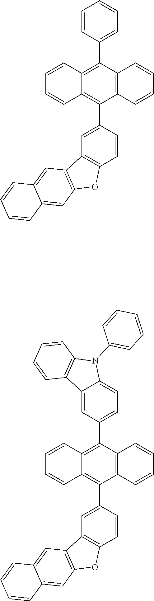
C1=CC(C2=C3C(=C(C4=CC5=C(C=C4)OC4=C5C=C5C(=C4)C=CC=C5)C4=C2C=CC=C4)C=CC=C3)=CC=C1.C12=CC(C3=C4C(=C(C5=CC6=C(C=C5)OC5=C6C=C6C(=C5)C=CC=C6)C5=C3C=CC=C5)C=CC=C4)=CC=C1N(C1=CC=CC=C1)C1=C2C=CC=C1
